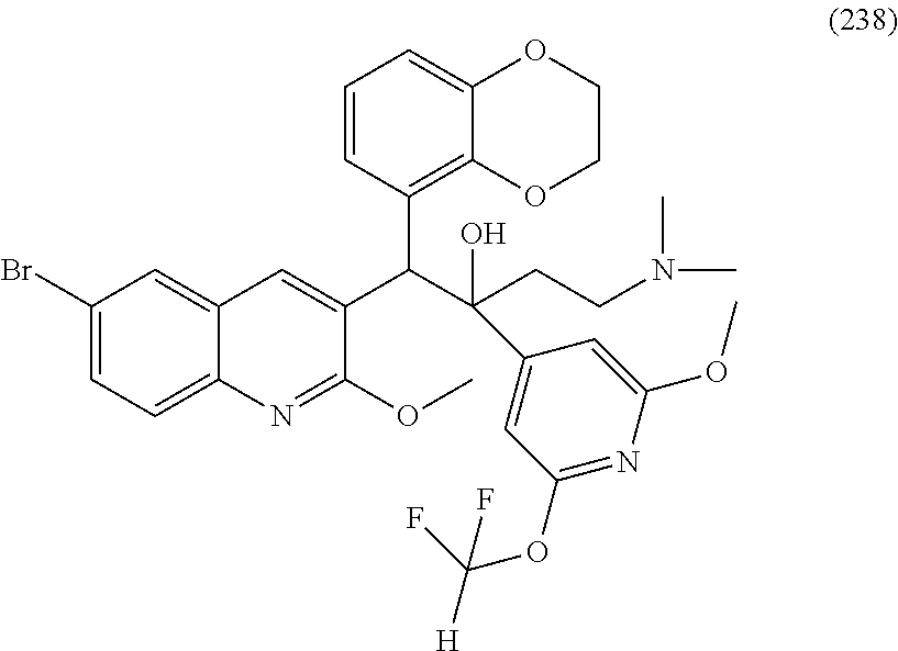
C1(Br)=CC=C2C(=C1)C=C(C(C(CCN(C)C)(O)C1=CC(OC([H])(F)F)=NC(OC)=C1)C1=C3C(=CC=C1)OCCO3)C(OC)=N2
